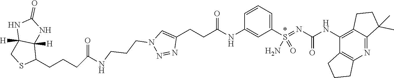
C12=C(NC(N=S(C3=CC=CC(NC(CCC4=CN(CCCNC(CCCC5C6([H])C([H])(CS5)NC(=O)N6)=O)N=N4)=O)=C3)(=O)N)=O)C3=C(N=C1C(C)(C)CC2)CCC3
